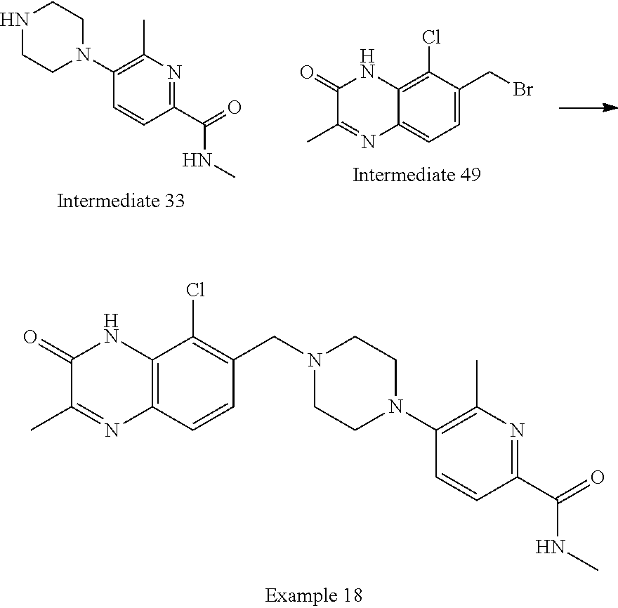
C12=C(C=CC(CN3CCN(C4=C(C)N=C(C(=O)NC)C=C4)CC3)=C1Cl)N=C(C)C(=O)N2.C12=CC=C(CBr)C(Cl)=C1NC(=O)C(C)=N2.C1=CC(C(=O)NC)=NC(C)=C1N1CCNCC1
